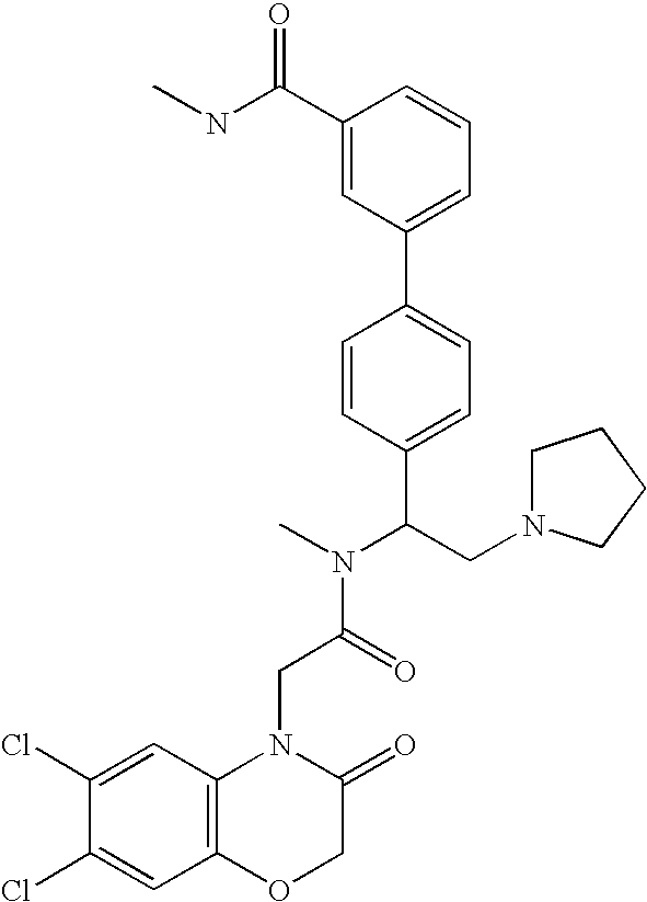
C(C(N(C)C(CN1CCCC1)C1=CC=C(C2=CC=CC(C(NC)=O)=C2)C=C1)=O)N1C2=C(C=C(Cl)C(Cl)=C2)OCC1=O
